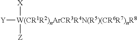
[W(CR1R2)nArCR3R4N(R5)(CR6R7)nR8]([Y])([X])[Z]
